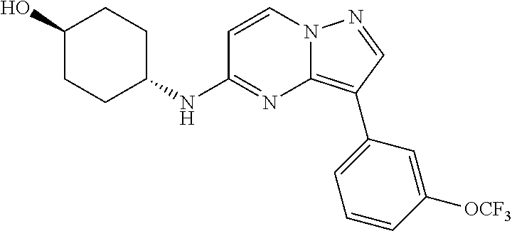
C1(O)CCC(NC2=NC3=C(C4=CC=CC([OCF3])=C4)C=NN3C=C2)CC1
